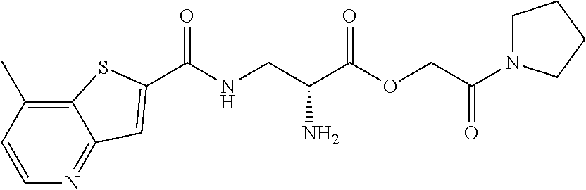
C1=CC(C)=C2C(=N1)C=C(C(NCC(C(OCC(N1CCCC1)=O)=O)N)=O)S2
